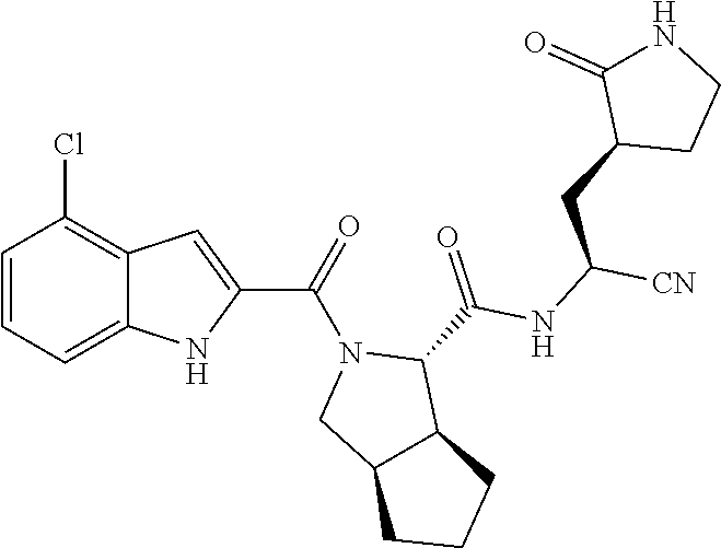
C1=CC=C2C(=C1Cl)C=C(C(N1CC3C(C1C(NC([CN])CC1CCNC1=O)=O)CCC3)=O)N2
